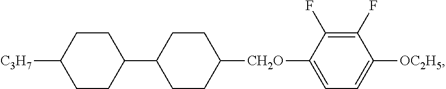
C1=C([CH2O]C2CCC(C3CCC([C3H7])CC3)CC2)C(F)=C(F)C([OC2H5])=C1
